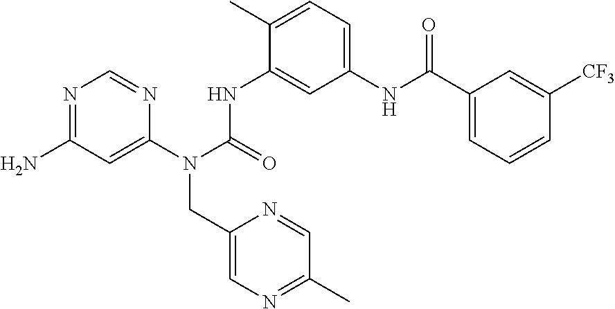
NC1=NC=NC(N(C(=O)NC2=CC(NC(C3=CC=CC([CF3])=C3)=O)=CC=C2C)CC2=CN=C(C)C=N2)=C1
